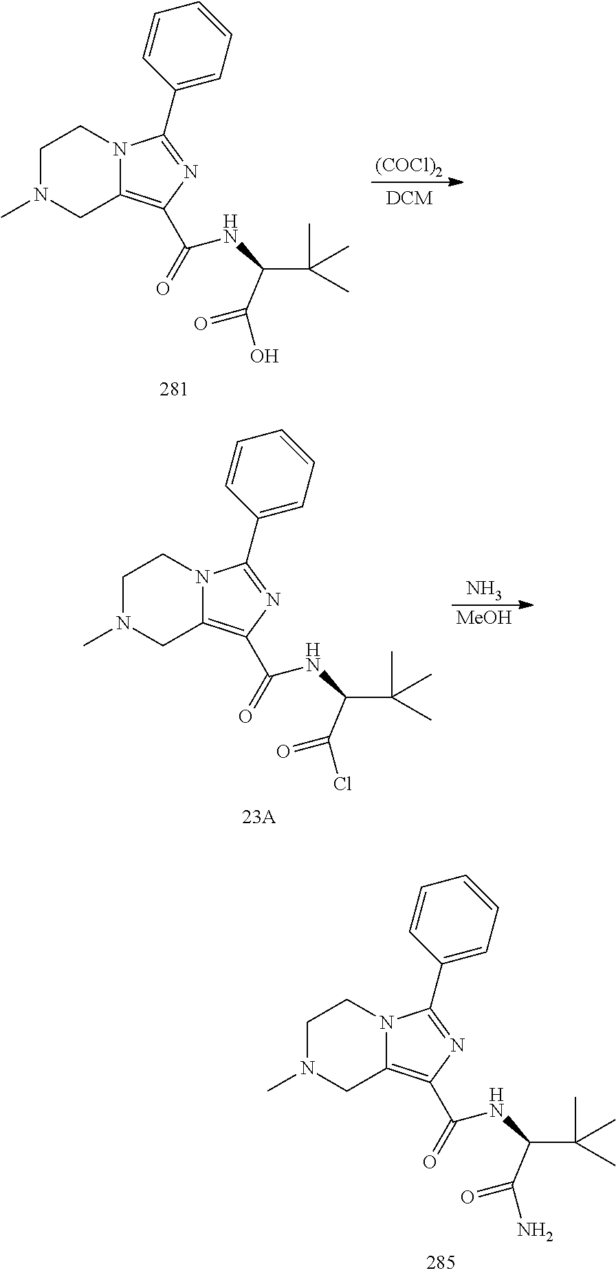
C1N(C)CC2=C(C(=O)NC(C(C)(C)C)C(N)=O)N=C(C3=CC=CC=C3)N2C1.C1N(C)CC2=C(C(=O)NC(C(C)(C)C)C(O)=O)N=C(C3=CC=CC=C3)N2C1.[(COCl)2].C1N(C)CC2=C(C(=O)NC(C(C)(C)C)C(Cl)=O)N=C(C3=CC=CC=C3)N2C1.N.[MeOH]
